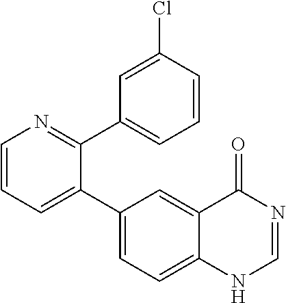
C1=CN=C(C2=CC=CC(Cl)=C2)C(C2=CC=C3C(=C2)C(=O)N=CN3)=C1
